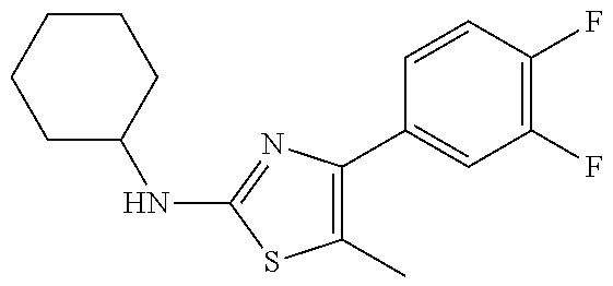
C1(C)=C(C2=CC(F)=C(F)C=C2)N=C(NC2CCCCC2)S1
